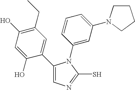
C1(C2=CC(CC)=C(O)C=C2O)=CN=C(S)N1C1=CC(N2CCCC2)=CC=C1
